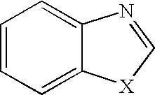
C1=CC=C2C(=C1)N=C[X]2
